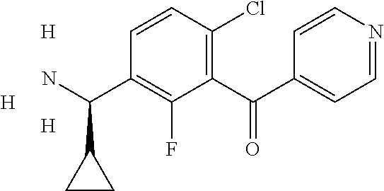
C1(C(C2=CC=NC=C2)=O)=C(Cl)C=CC(C(N)C2CC2)=C1F.[H].[H].[H]
